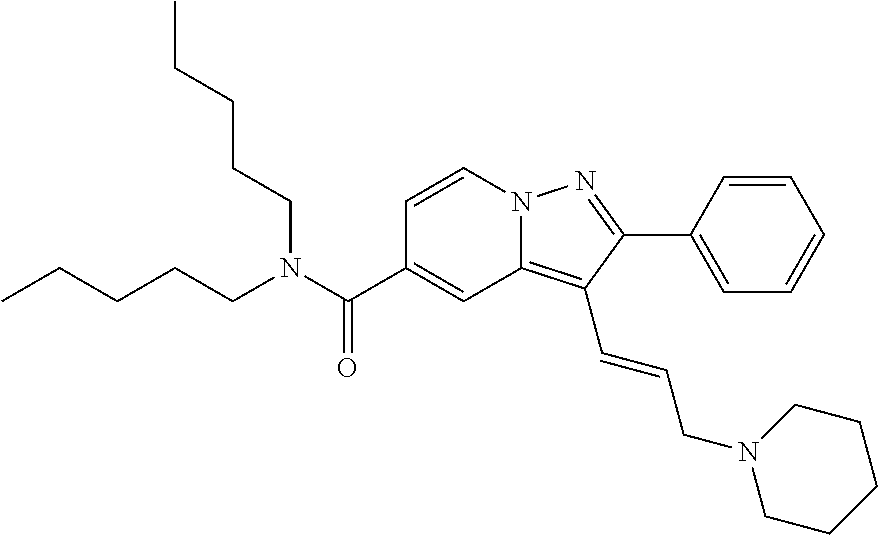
C1=CN2C(=C(C=CCN3CCCCC3)C(C3=CC=CC=C3)=N2)C=C1C(N(CCCCC)CCCCC)=O
